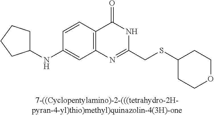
C1(NC2CCCC2)=CC2=C(C=C1)C(=O)NC(CSC1CCOCC1)=N2
